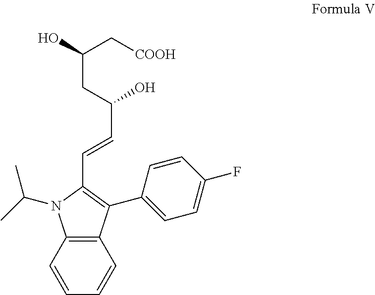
C12=C(C=CC=C1)N(C(C)C)C(C=CC(O)CC(O)C[COOH])=C2C1=CC=C(F)C=C1
